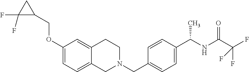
C1(OCC2CC2(F)F)=CC=C2C(=C1)CCN(CC1=CC=C(C(NC(=O)C(F)(F)F)C)C=C1)C2
